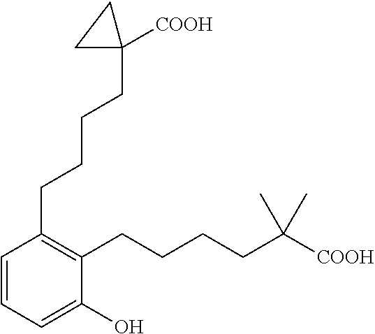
C1=CC(CCCCC2([COOH])CC2)=C(CCCCC(C)(C)[COOH])C(O)=C1
